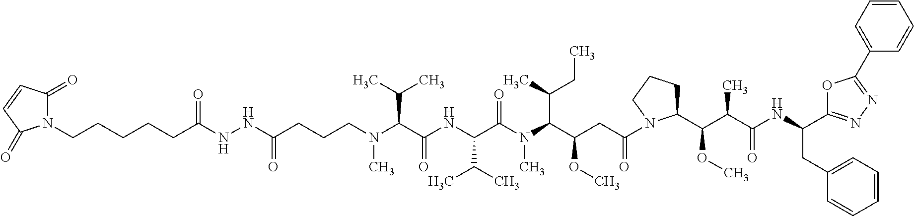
N(NC(CCCN(C(C(NC(C(N(C(C(CC(=O)N1C(C(C(C(NC(CC2=CC=CC=C2)C2=NN=C(C3=CC=CC=C3)O2)=O)C)OC)CCC1)OC)C(C)CC)C)=O)C(C)C)=O)C(C)C)C)=O)C(=O)CCCCCN1C(=O)C=CC1=O
